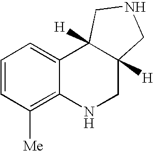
C1=CC([Me])=C2C(=C1)C1([H])C([H])(CN2)CNC1
